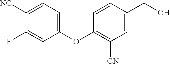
C1([NC])=CC=C(OC2=C([CN])C=C(CO)C=C2)C=C1F
